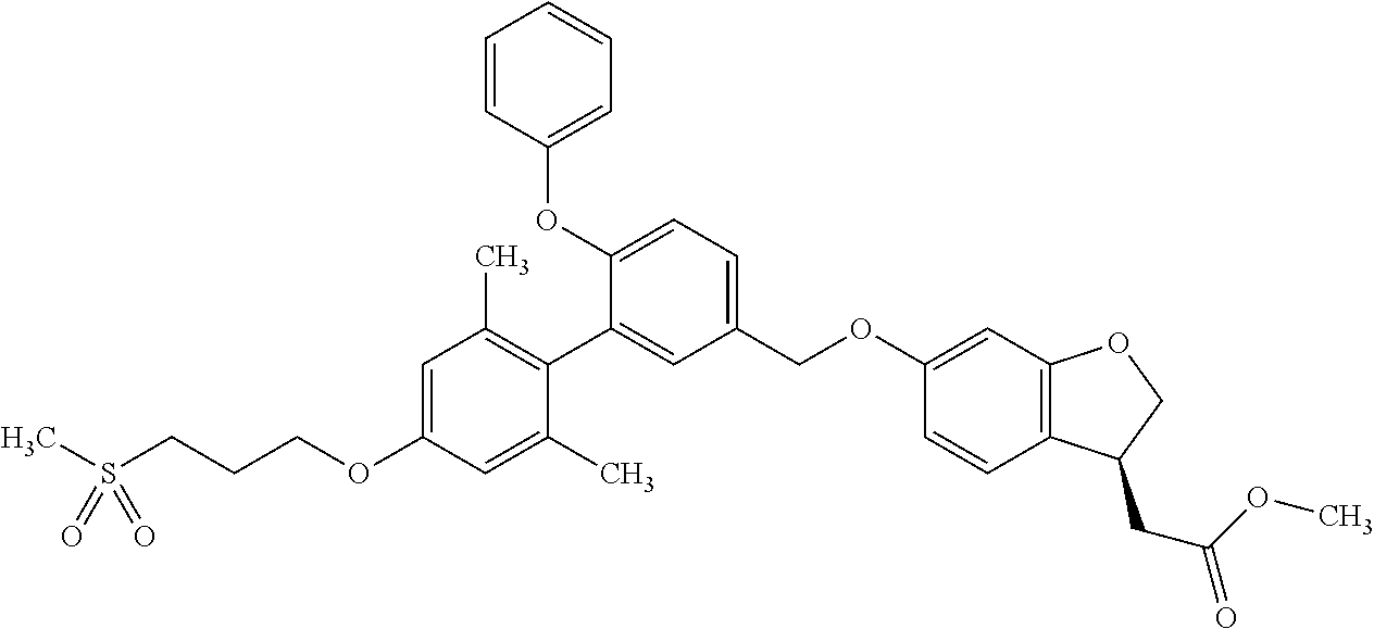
CS(CCCOC1=CC(C)=C(C2=CC(COC3=CC4=C(C=C3)C(CC(OC)=O)CO4)=CC=C2OC2=CC=CC=C2)C(C)=C1)(=O)=O
